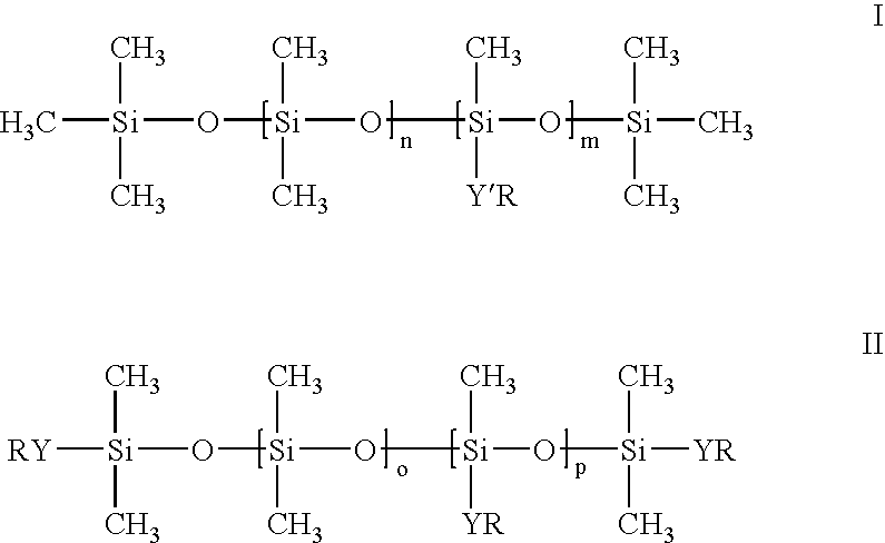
C[Si](C)(C)O[Si](O[Si](O[Si](C)(C)C)(C)[YR])(C)C.[RY][Si](C)(C)O[Si](O[Si](O[Si](C)(C)[YR])(C)[YR])(C)C
